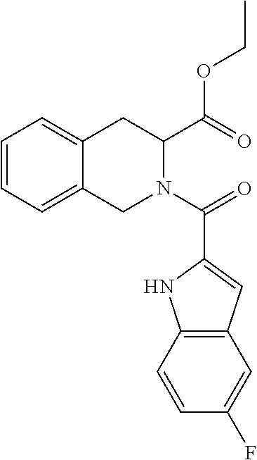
C1=CC=C2C(=C1)CC(C(OCC)=O)N(C(=O)C1=CC3=C(N1)C=CC(F)=C3)C2
